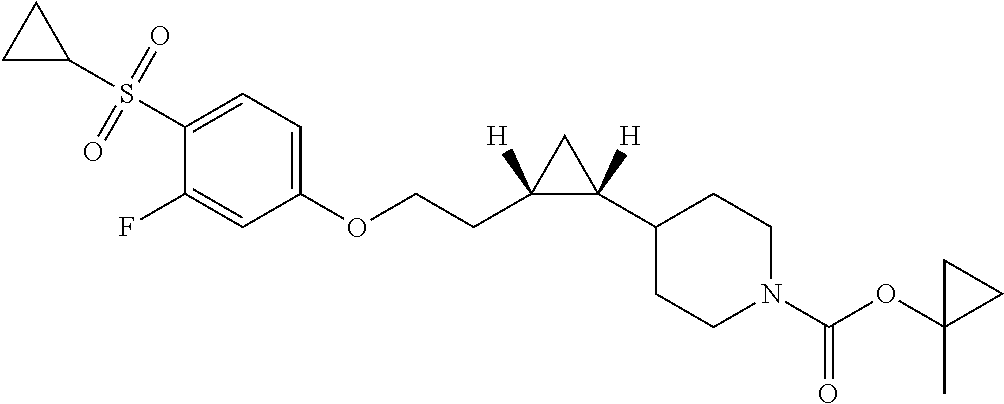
S(C1=CC=C(OCCC2([H])C(C3CCN(C(=O)OC4(C)CC4)CC3)([H])C2)C=C1F)(=O)(=O)C1CC1
